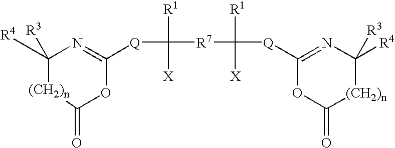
C1([R4])([R3])[(CH2)n]C(=O)OC([Q]C([R1])([X])[R7]C([R1])([X])[Q]C2=NC([R4])([R3])[(CH2)n]C(=O)O2)=N1
